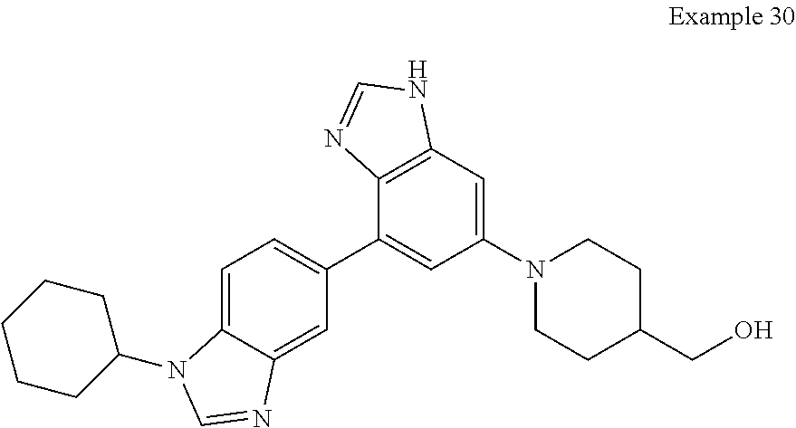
C1=C2C(=CC(C3=CC(N4CCC(CO)CC4)=CC4=C3N=CN4)=C1)N=CN2C1CCCCC1
